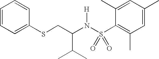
C1=CC=C(SCC(N(S(C2=C(C)C=C(C)C=C2C)(=O)=O)[H])C(C)C)C=C1
